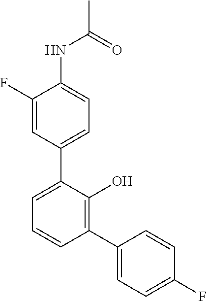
C1(C2=CC=CC(C3=CC=C(F)C=C3)=C2O)=CC=C(NC(C)=O)C(F)=C1
